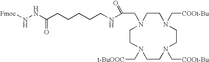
[Fmoc]NNC(CCCCCNC(=O)CN1CCN(C[COOt-Bu])CCN(C[COOt-Bu])CCN(C[t-BuOOC])CC1)=O
